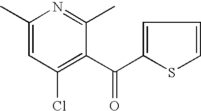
C1(C)=CC(Cl)=C(C(C2=CC=CS2)=O)C(C)=N1
